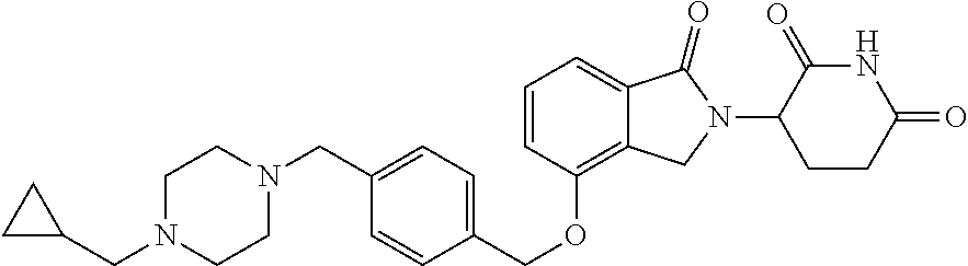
C(N1CCN(CC2=CC=C(COC3=C4C(=CC=C3)C(=O)N(C3CCC(=O)NC3=O)C4)C=C2)CC1)C1CC1
